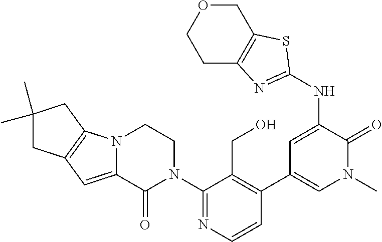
C1(N2CCN3C(=CC4=C3CC(C)(C)C4)C2=O)=NC=CC(C2=CN(C)C(=O)C(NC3=NC4=C(S3)COCC4)=C2)=C1CO
